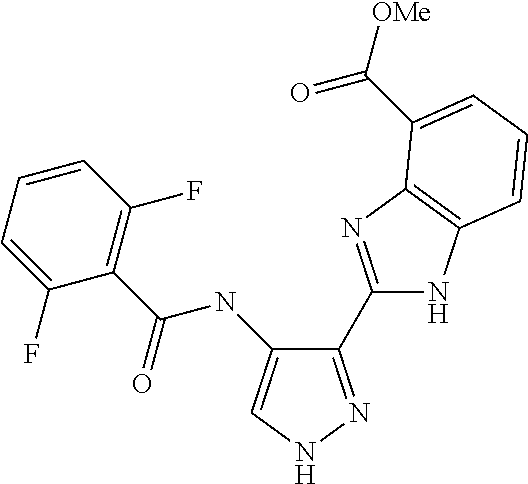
C1(C2=NC3=C(N2)C=CC=C3C([OMe])=O)=NNC=C1NC(C1=C(F)C=CC=C1F)=O
